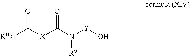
[R10O]C([X]C(N([Y]O)[R9])=O)=O
